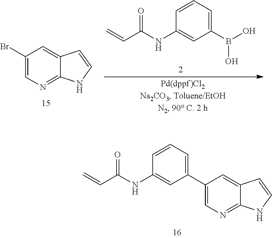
C1(B(O)O)=CC=CC(NC(C=C)=O)=C1.C1(Br)=CN=C2C(=C1)C=CN2.C1=C(C2=CC=CC(NC(C=C)=O)=C2)C=C2C(=N1)NC=C2
